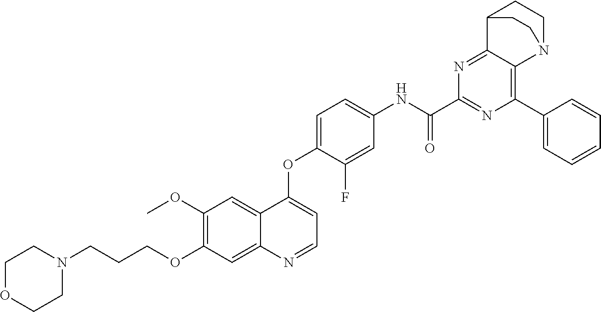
C1OCCN(CCCOC2=C(OC)C=C3C(=C2)N=CC=C3OC2=CC=C(NC(C3=NC(C4=CC=CC=C4)=C4C(=N3)C3CCN4CC3)=O)C=C2F)C1
